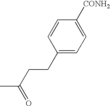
C1(CCC(C)=O)=CC=C([CONH2])C=C1
